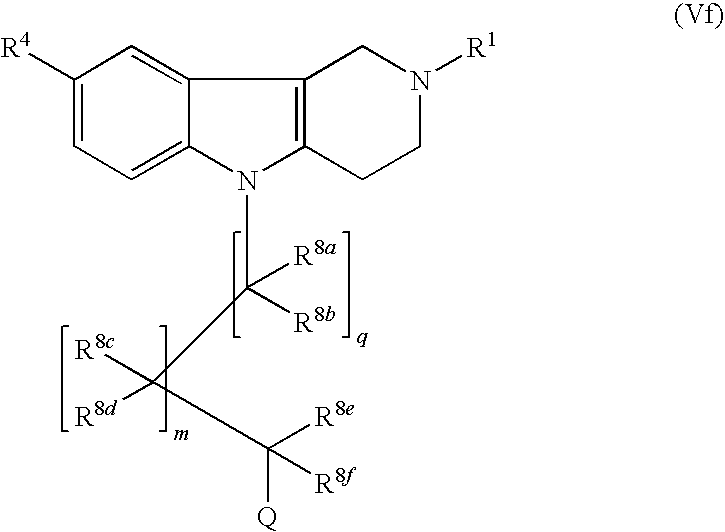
C1([R4])=CC=C2C(=C1)C1=C(N2C([R8a])([R8b])C(C([R8e])([R8f])[Q])([R8c])[R8d])CCN([R1])C1
